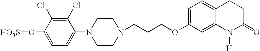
C1(Cl)=C(Cl)C(N2CCN(CCCOC3=CC=C4C(=C3)N([H])C(=O)CC4)CC2)=CC=C1O[HO3S]
